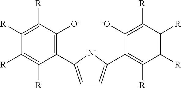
C1(C2=CC=C(C3=C([R])C([R])=C([R])C([R])=C3[-O])[N-]2)=C([O-])C([R])=C([R])C([R])=C1[R]
